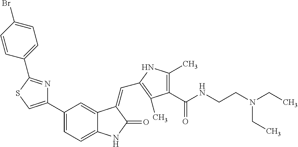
C1(C2=CSC(C3=CC=C(Br)C=C3)=N2)=CC=C2C(=C1)C(=CC1=C(C)C(C(NCCN(CC)CC)=O)=C(C)N1)C(=O)N2
